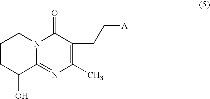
C1CC(O)C2=NC(C)=C(CC[A])C(=O)N2C1
